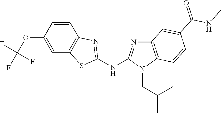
O(C1=CC2=C(C=C1)N=C(NC1=NC3=C(N1CC(C)C)C=CC(C(NC)=O)=C3)S2)C(F)(F)F
